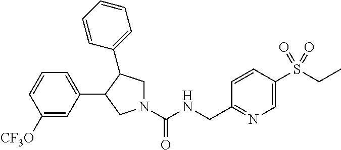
C1(C2C(C3=CC=CC=C3)CN(C(NCC3=NC=C(S(CC)(=O)=O)C=C3)=O)C2)=CC=CC([CF3O])=C1
